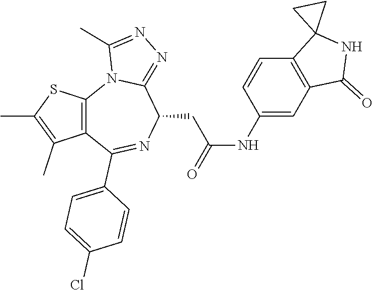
C1(NC(=O)CC2C3=NN=C(C)N3C3=C(C(C4=CC=C(Cl)C=C4)=N2)C(C)=C(C)S3)=CC2=C(C=C1)C1(NC2=O)CC1
